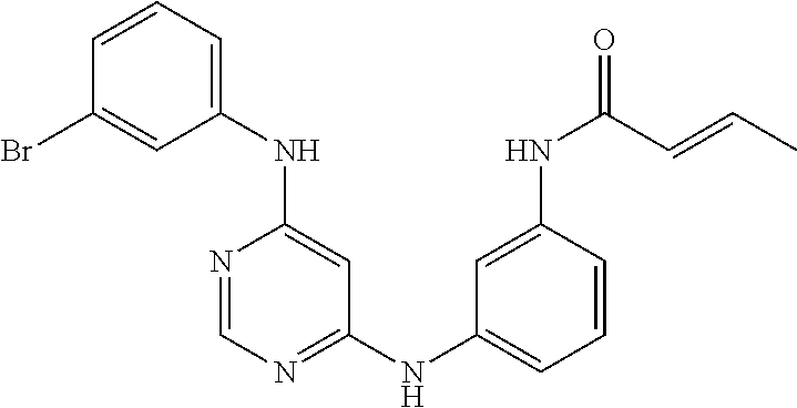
C1=CC=C(NC2=CC(NC3=CC=CC(NC(=O)C=CC)=C3)=NC=N2)C=C1Br
